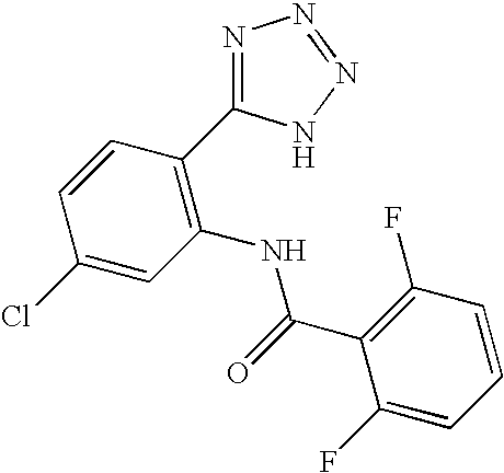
C1=CC(C2=NN=NN2)=C(NC(C2=C(F)C=CC=C2F)=O)C=C1Cl
